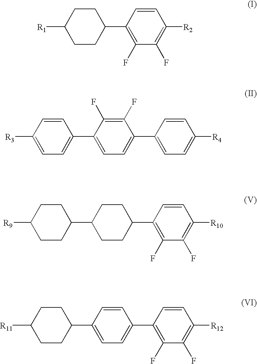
C1CC(C2=C(F)C(F)=C([R2])C=C2)CCC1[R1].C1([R3])=CC=C(C2=CC=C(C3=CC=C([R4])C=C3)C(F)=C2F)C=C1.C1(F)=C([R10])C=CC(C2CCC(C3CCC([R9])CC3)CC2)=C1F.C1(F)=C([R12])C=CC(C2=CC=C(C3CCC([R11])CC3)C=C2)=C1F
